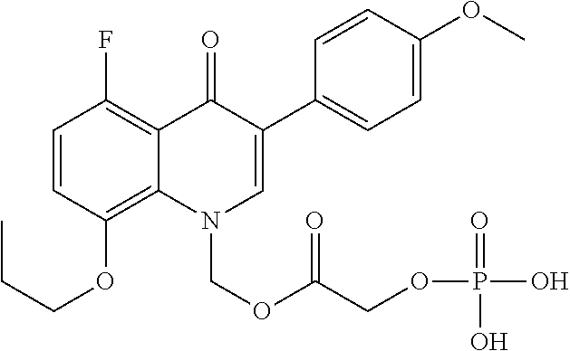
C1=CC(OCCC)=C2C(=C1F)C(=O)C(C1=CC=C(OC)C=C1)=CN2COC(=O)COP(=O)(O)O
